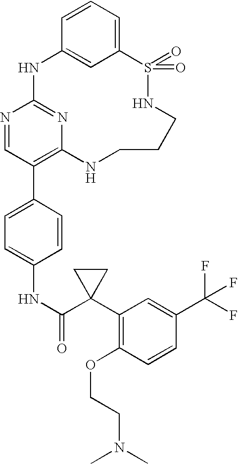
C12=CC=CC(=C1)NC1=NC(=C(C3=CC=C(NC(=O)C4(C5=C(OCCN(C)C)C=CC(C(F)(F)F)=C5)CC4)C=C3)C=N1)NCCCNS2(=O)=O
